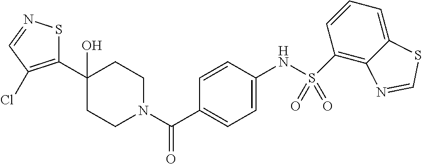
C1CN(C(C2=CC=C(NS(=O)(=O)C3=C4C(=CC=C3)SC=N4)C=C2)=O)CCC1(O)C1=C(Cl)C=NS1
